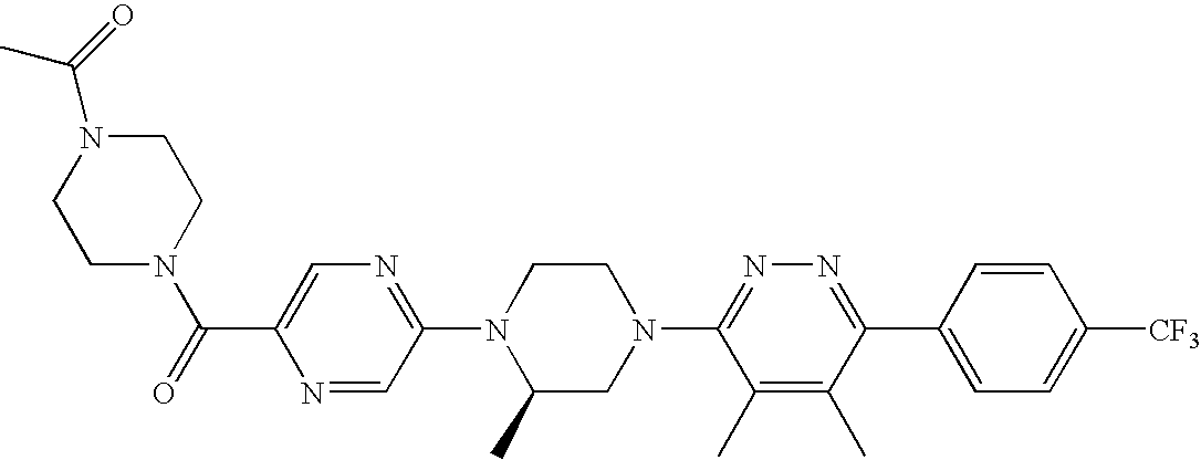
N1=CC(N2C(C)CN(C3=NN=C(C4=CC=C([CF3])C=C4)C(C)=C3C)CC2)=NC=C1C(N1CCN(C(=O)C)CC1)=O
